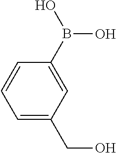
C1=C(CO)C=C(B(O)O)C=C1
